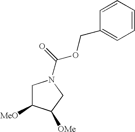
C1C([MeO])C([OMe])CN1C(OCC1=CC=CC=C1)=O
